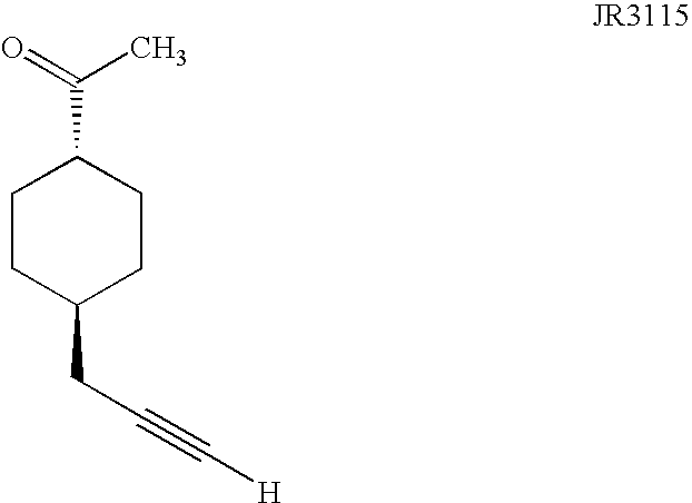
CC(C1CCC(CC#C[H])CC1)=O
